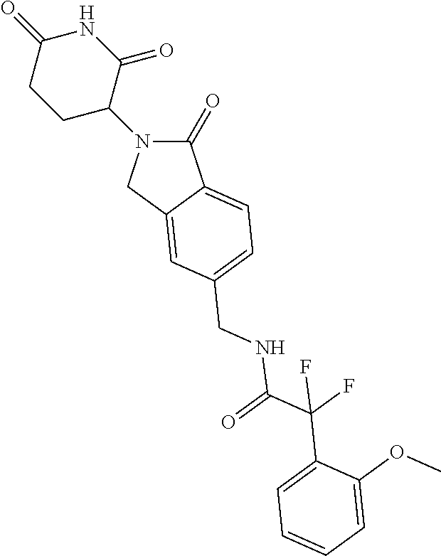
C1(=O)N(C2CCC(=O)NC2=O)CC2=CC(CNC(C(C3=CC=CC=C3OC)(F)F)=O)=CC=C12
